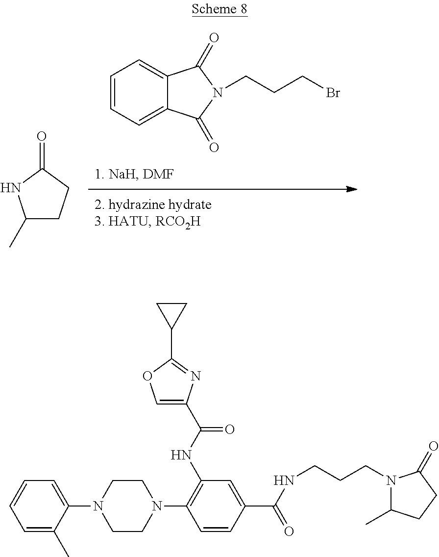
C1=CC=C2C(=C1)C(=O)N(CCCBr)C2=O.C1(C)CCC(=O)N1.C1=C(C)C(N2CCN(C3=C(NC(C4=COC(C5CC5)=N4)=O)C=C(C(=O)NCCCN4C(C)CCC4=O)C=C3)CC2)=CC=C1
